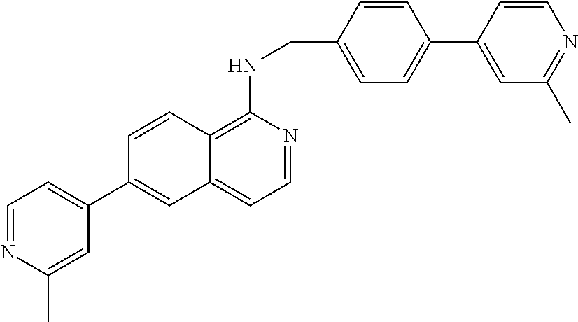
C12=C(NCC3=CC=C(C4=CC(C)=NC=C4)C=C3)N=CC=C1C=C(C1=CC=NC(C)=C1)C=C2
